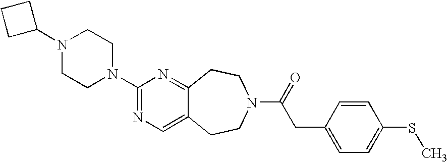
C1(N2CCN(C3=NC=C4C(=N3)CCN(C(=O)CC3=CC=C(SC)C=C3)CC4)CC2)CCC1
